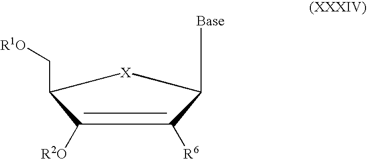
C(C1[X]C([Base])C([R6])=C1[R2O])[R1O]
